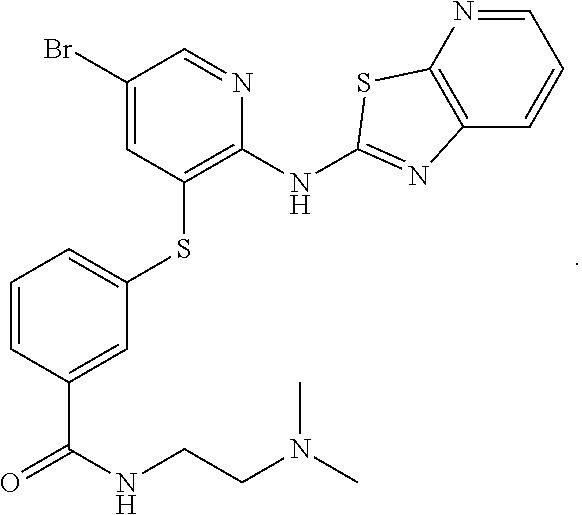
C1(Br)=CC(SC2=CC=CC(C(=O)NCCN(C)C)=C2)=C(NC2=NC3=C(N=CC=C3)S2)N=C1
